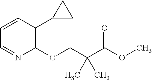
C1(OCC(C(OC)=O)(C)C)=C(C2CC2)C=CC=N1
